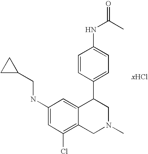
C1(NCC2CC2)=CC(Cl)=C2C(=C1)C(C1=CC=C(NC(C)=O)C=C1)CN(C)C2
